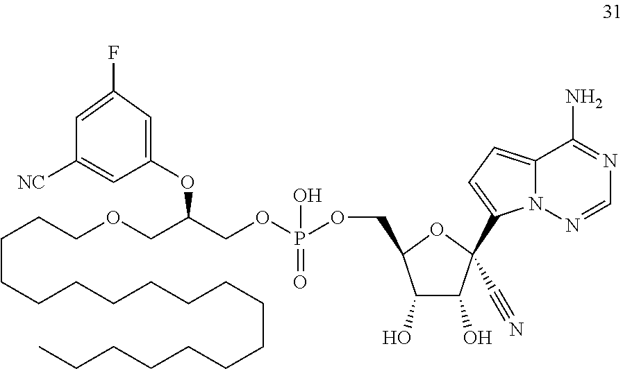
C(CCOCC(COP(OCC1C(O)C(O)C(C2=CC=C3N2N=CN=C3N)(C#N)O1)(O)=O)OC1=CC(F)=CC([NC])=C1)CCCCCCCCCCCCCCC
